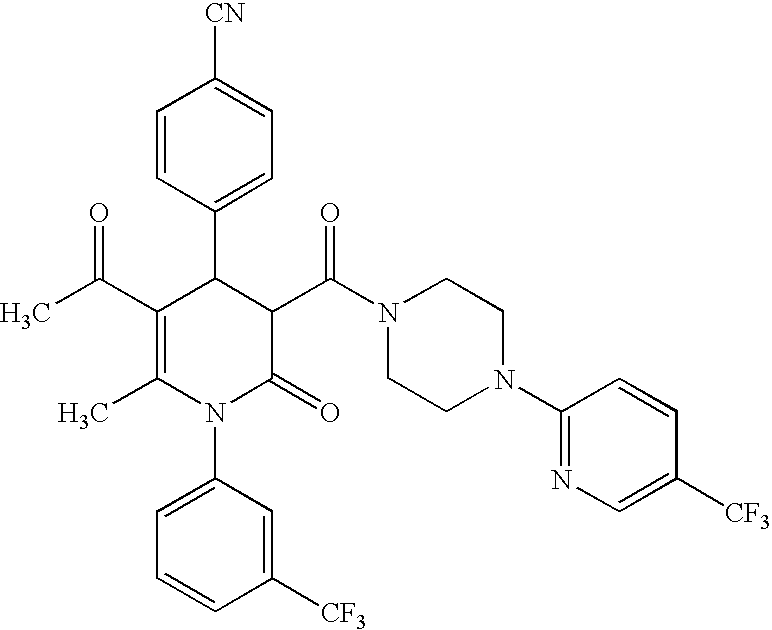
C1=CC(C2C(C(C)=O)=C(C)N(C3=CC=CC([CF3])=C3)C(=O)C2C(N2CCN(C3=NC=C([CF3])C=C3)CC2)=O)=CC=C1[CN]
